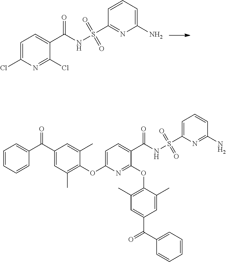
C1(C(NS(C2=NC(N)=CC=C2)(=O)=O)=O)=CC=C(Cl)N=C1Cl.C1(C(NS(C2=CC=CC(N)=N2)(=O)=O)=O)=CC=C(OC2=C(C)C=C(C(=O)C3=CC=CC=C3)C=C2C)N=C1OC1=C(C)C=C(C(=O)C2=CC=CC=C2)C=C1C
